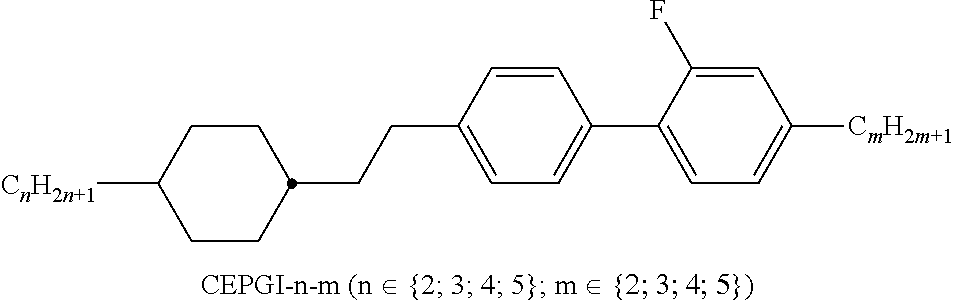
C1CC([CnH2n+1])CCC1CCC1=CC=C(C2=CC=C([CmH2m+1])C=C2F)C=C1
